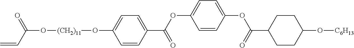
C1=CC(OC(C2=CC=C(O[(CH2)11]OC(=O)C=C)C=C2)=O)=CC=C1OC(C1CCC(O[C6H13])CC1)=O
